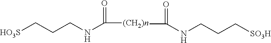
[HO3S]CCCNC(=O)[(CH2)n]C(=O)NCCC[SO3H]
